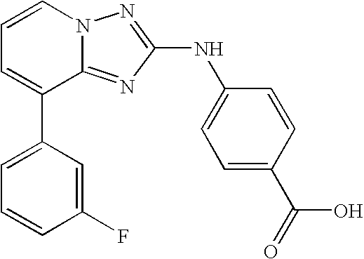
C1=C(C2=CC=CN3C2=NC(NC2=CC=C(C(=O)O)C=C2)=N3)C=C(F)C=C1
